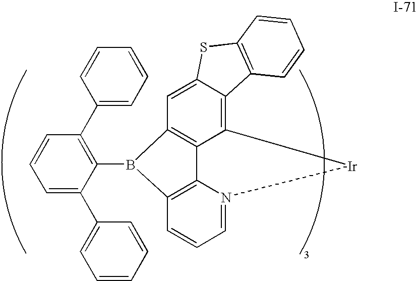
C1=N2C3=C(C=C1)B(C1=C(C4=CC=CC=C4)C=CC=C1C1=CC=CC=C1)C1=C3C(=C3C(=C1)SC1=C3C=CC=C1)[Ir]2
